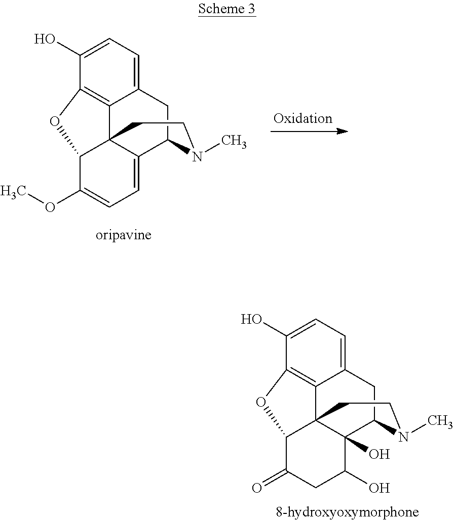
C12=C3C(O)=CC=C1CC1C4=CC=C(OC)C(C24CCN1C)O3.C12=C3C(O)=CC=C1CC1C4(O)C2(C(C(=O)CC4O)O3)CCN1C
